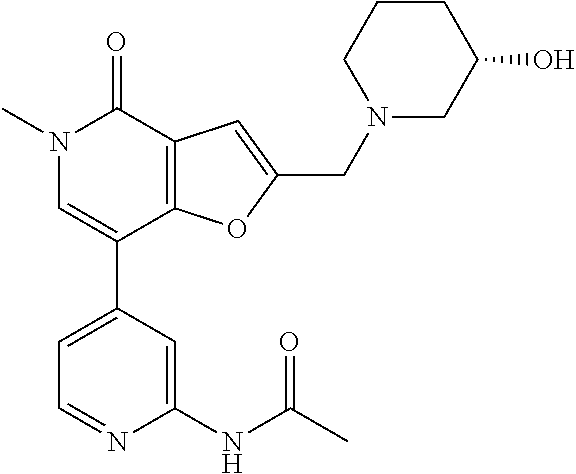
C1=C(C2=CN(C)C(=O)C3=C2OC(CN2CC(O)CCC2)=C3)C=C(NC(C)=O)N=C1
